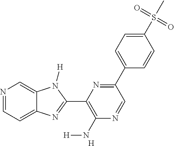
N1=CC=C2C(=C1)N([H])C(C1=C(N[H])N=CC(C3=CC=C(S(C)(=O)=O)C=C3)=N1)=N2.[H]
